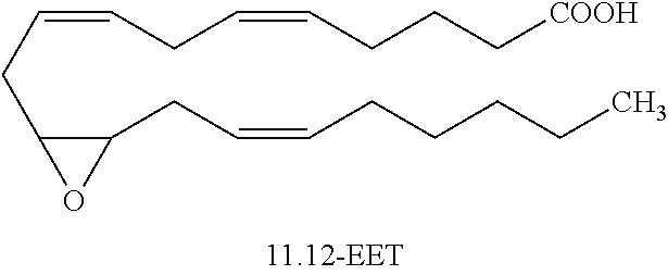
C(C=CCCCCC)C1C(CC=CCC=CCCC[COOH])O1
